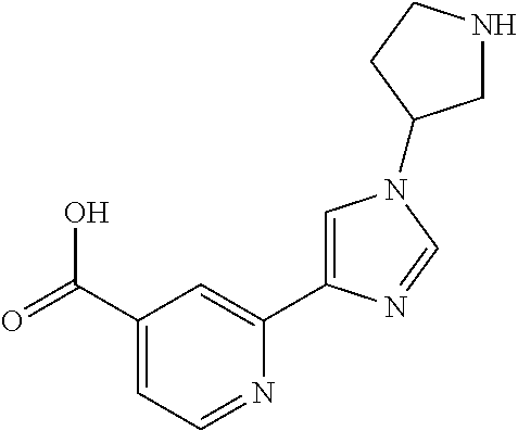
C1(C(=O)O)=CC=NC(C2=CN(C3CNCC3)C=N2)=C1
